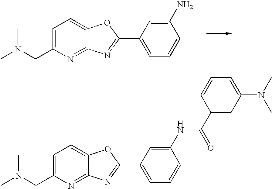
N(CC1=CC=C2C(=N1)N=C(C1=CC=CC(N)=C1)O2)(C)C.N(CC1=CC=C2C(=N1)N=C(C1=CC=CC(NC(C3=CC(N(C)C)=CC=C3)=O)=C1)O2)(C)C
